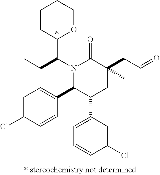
N1(C(C2OCCCC2)CC)C(C2=CC=C(Cl)C=C2)C(C2=CC=CC(Cl)=C2)CC(C)(CC=O)C1=O
